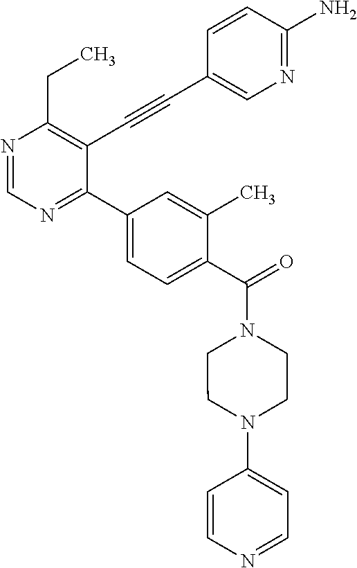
N1=CN=C(C2=CC=C(C(=O)N3CCN(C4=CC=NC=C4)CC3)C(C)=C2)C(C#CC2=CN=C(N)C=C2)=C1CC
